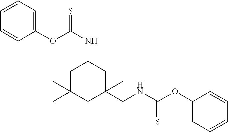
C1(CNC(OC2=CC=CC=C2)=S)(C)CC(NC(=S)OC2=CC=CC=C2)CC(C)(C)C1
